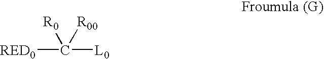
[RED0]C([R0])([R00])[L0]
